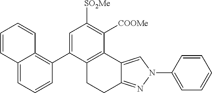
C1=C(C2=C3C(=CC=C2)C=CC=C3)C2=C(C([COOMe])=C1[SO2Me])C1=CN(C3=CC=CC=C3)N=C1CC2
